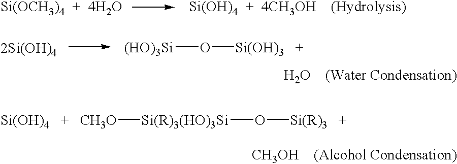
[Si(OCH3)4  +  4H2O].[Si(OH)4  +  4CH3OH    (Hydrolysis)].[2Si(OH)4].[(HO)3Si]O[Si(OH)3   +].[Si(OH)4   +   CH3O][Si(R)3(HO)3Si]O[Si(R)3   +]
